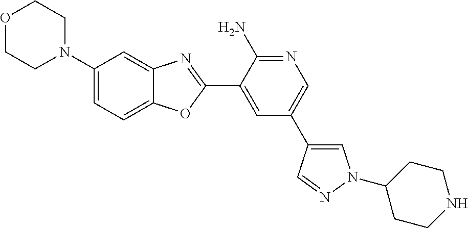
O1CCN(C2=CC=C3C(=C2)N=C(C2=CC(C4=CN(C5CCNCC5)N=C4)=CN=C2N)O3)CC1
